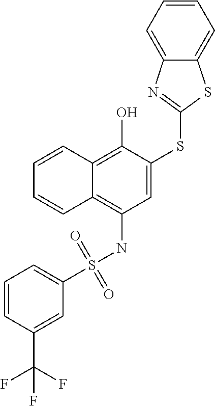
C1=C(SC2=NC3=CC=CC=C3S2)C(O)=C2C(=C1NS(C1=CC=CC(C(F)(F)F)=C1)(=O)=O)C=CC=C2
